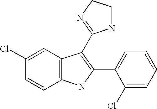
C1=C(Cl)C=CC2=C1C(C1=NCCN1)=C(C1=CC=CC=C1Cl)N2
